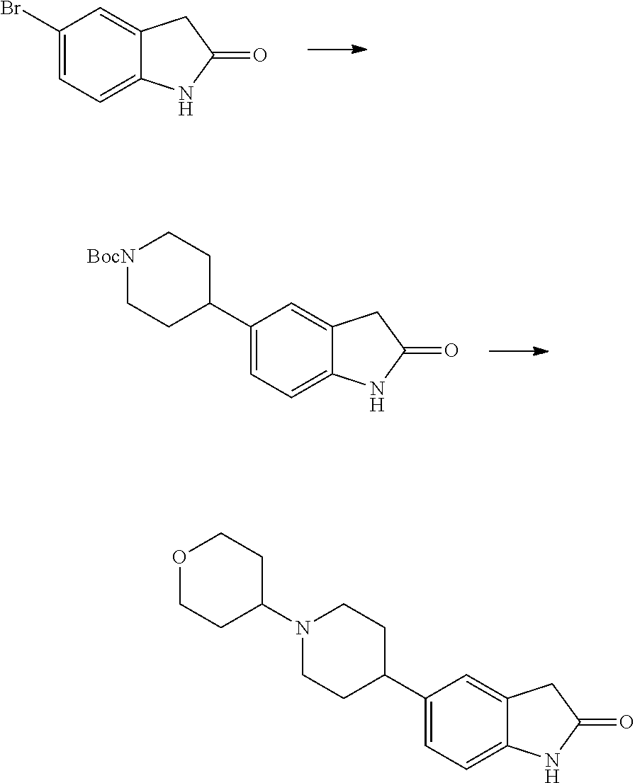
C12=CC(C3CCN(C4CCOCC4)CC3)=CC=C1NC(=O)C2.C12=CC(Br)=CC=C1NC(=O)C2.C12=CC(C3CC[BocN]CC3)=CC=C1NC(=O)C2
